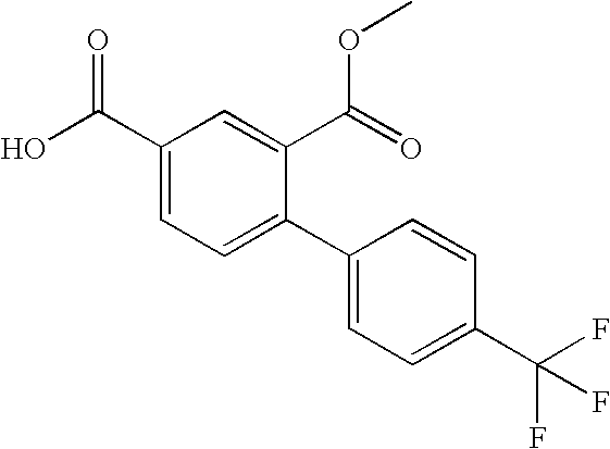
C1(C(O)=O)=CC=C(C2=CC=C(C(F)(F)F)C=C2)C(C(=O)OC)=C1
